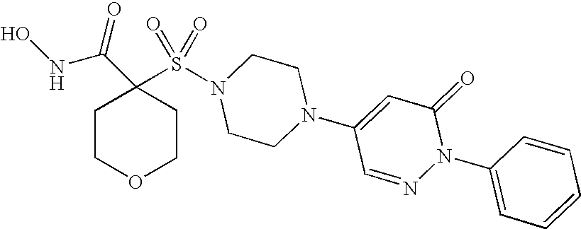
ONC(C1(S(N2CCN(C3=CC(=O)N(C4=CC=CC=C4)N=C3)CC2)(=O)=O)CCOCC1)=O
